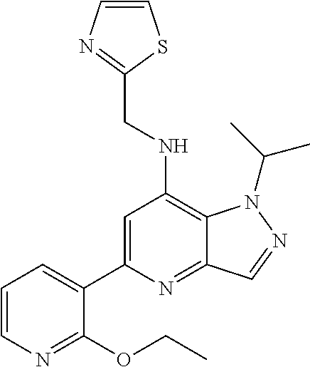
C1=CN=C(CNC2=C3C(=NC(C4=CC=CN=C4OCC)=C2)C=NN3C(C)C)S1
